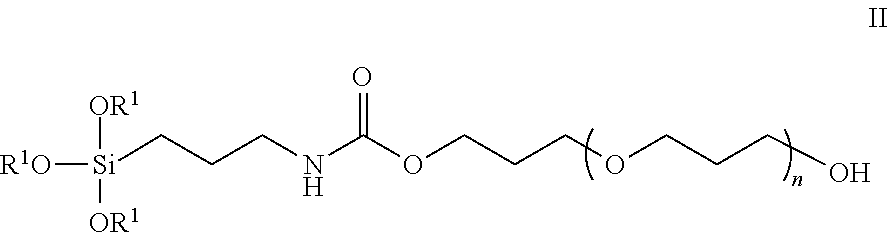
[R1O][Si]([OR1])([OR1])CCCNC(OCCCOCCCO)=O
